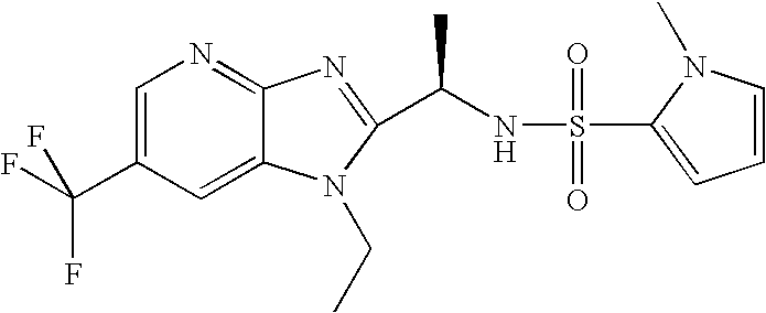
C1=C(C(F)(F)F)C=C2C(=N1)N=C(C(NS(=O)(=O)C1=CC=CN1C)C)N2CC
